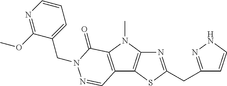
N1=C(CC2=NNC=C2)SC2=C1N(C)C1=C2C=NN(CC2=CC=CN=C2OC)C1=O
